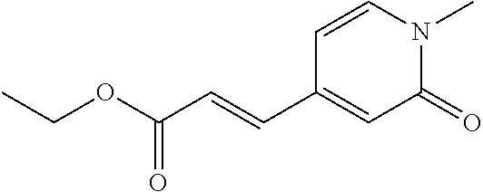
CCOC(C=CC1=CC(=O)N(C)C=C1)=O
